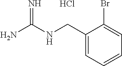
C1(CNC(N)=N)=CC=CC=C1Br.Cl
